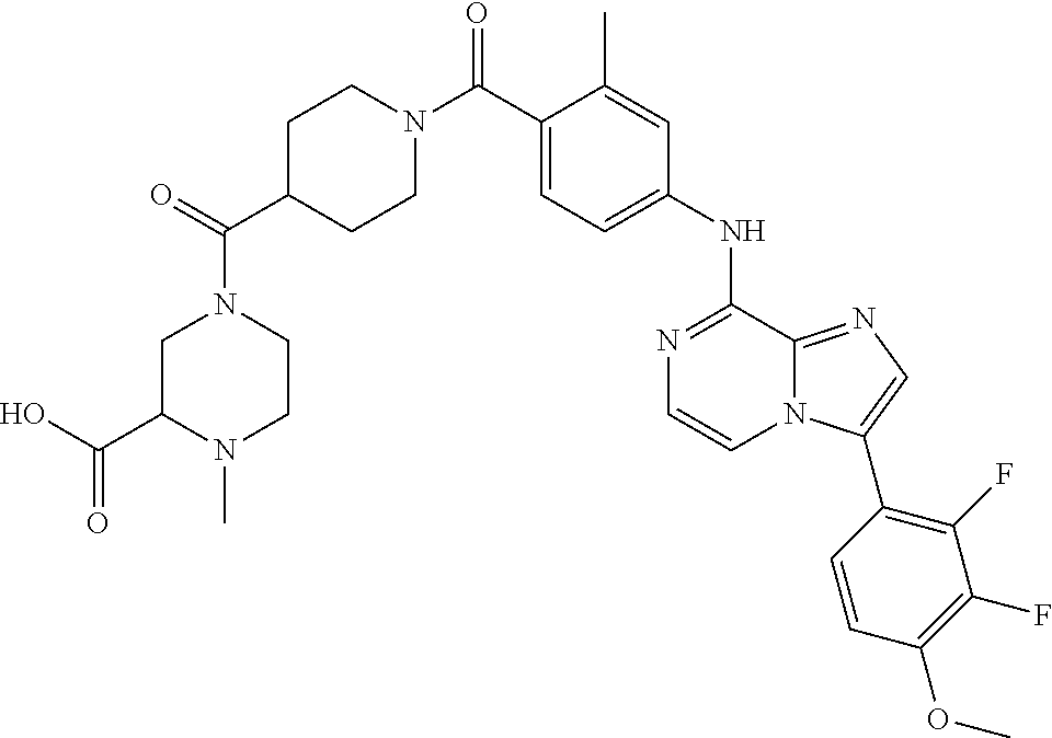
N1=C(NC2=CC=C(C(N3CCC(C(=O)N4CC(C(O)=O)N(C)CC4)CC3)=O)C(C)=C2)C2=NC=C(C3=C(F)C(F)=C(OC)C=C3)N2C=C1
